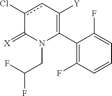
C1(C2=C([Y])cc(Cl)C(=[X])N2CC(F)F)=C(F)C=CC=C1F
